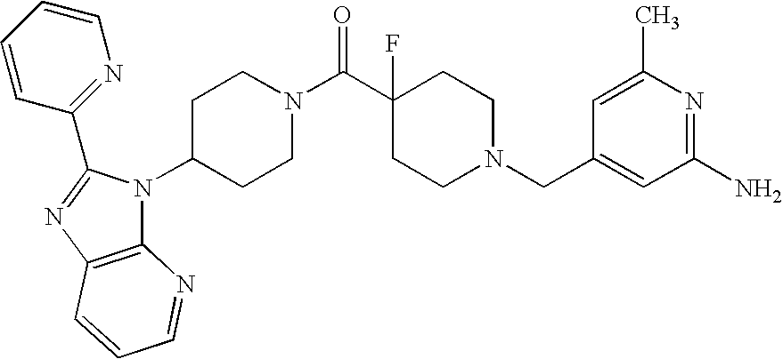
C12=C(N=C(C3=NC=CC=C3)N1C1CCN(C(C3(F)CCN(CC4=CC(N)=NC(C)=C4)CC3)=O)CC1)C=CC=N2
